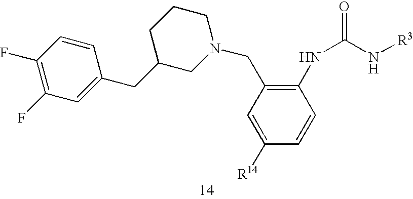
C1(F)=C(F)C=C(CC2CCCN(CC3=C(NC(=O)N[R3])C=CC([R14])=C3)C2)C=C1
